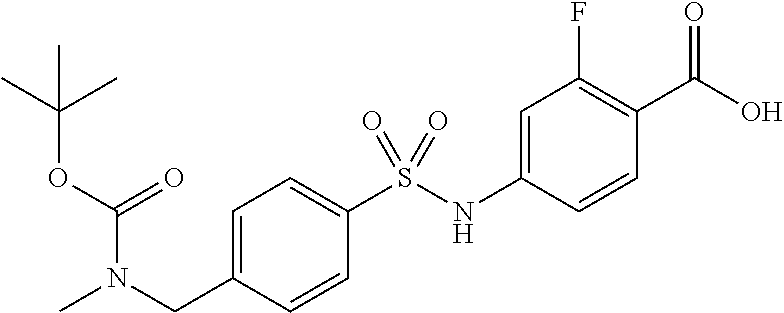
C1=C(CN(C)C(OC(C)(C)C)=O)C=CC(S(NC2=CC(F)=C(C(O)=O)C=C2)(=O)=O)=C1
